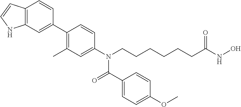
C1(C2=CC3=C(C=C2)C=CN3)=C(C)C=C(N(CCCCCCC(NO)=O)C(=O)C2=CC=C(OC)C=C2)C=C1
